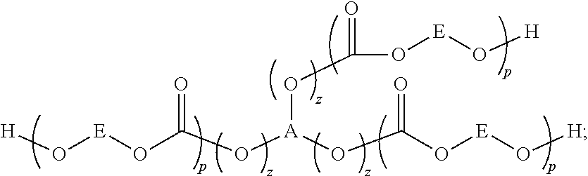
[H]O[E]OC(O[A](OC(O[E]O[H])=O)OC(=O)O[E]O[H])=O
